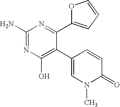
C1(N)=NC(O)=C(C2=CN(C)C(=O)C=C2)C(C2=CC=CO2)=N1
